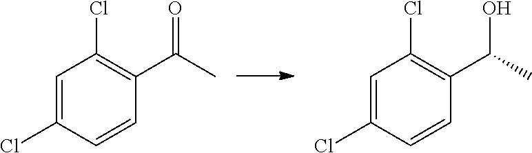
C1=C(Cl)C=CC(C(C)=O)=C1Cl.C1=C(Cl)C=CC(C(C)O)=C1Cl
